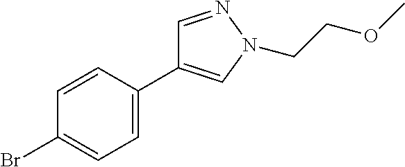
C1=CC(C2=CN(CCOC)N=C2)=CC=C1Br
